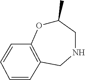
C1(C)OC2=C(CNC1)C=CC=C2
